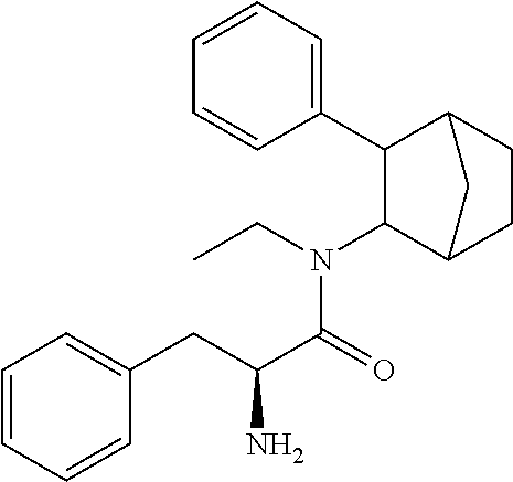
C1(N(CC)C(C(CC2=CC=CC=C2)N)=O)C2CCC(C1C1=CC=CC=C1)C2
